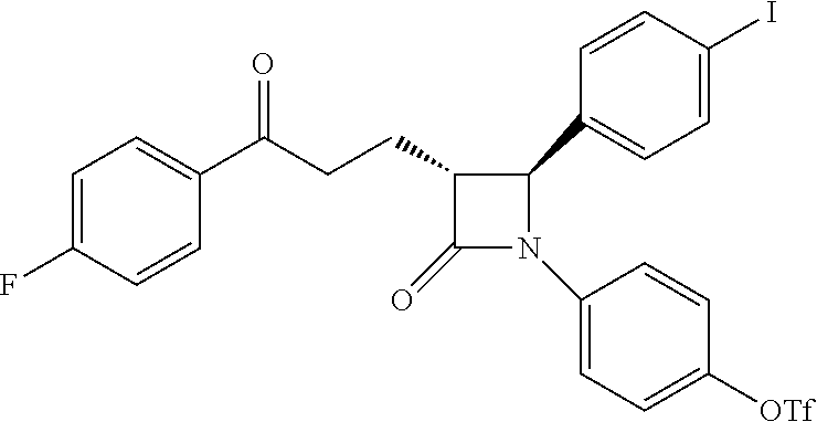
C1=C(F)C=CC(C(CCC2C(=O)N(C3=CC=C([OTf])C=C3)C2C2=CC=C(I)C=C2)=O)=C1
